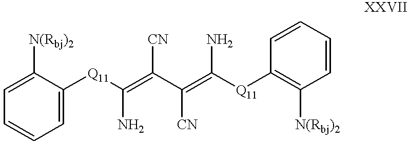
C1=C([N(Rbj)2])C([Q11]C(N)=C(C([CN])=C([Q11]C2=C([N(Rbj)2])C=CC=C2)N)[CN])=CC=C1
